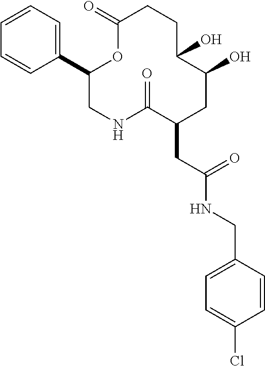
C1=CC=CC(C2OC(=O)CCC(O)C(O)CC(CC(=O)NCC3=CC=C(Cl)C=C3)C(=O)NC2)=C1
